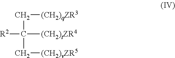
C(C(C[(CH2)vZR5])([R2])[(CH2)tZR4])[(CH2)qZR3]
